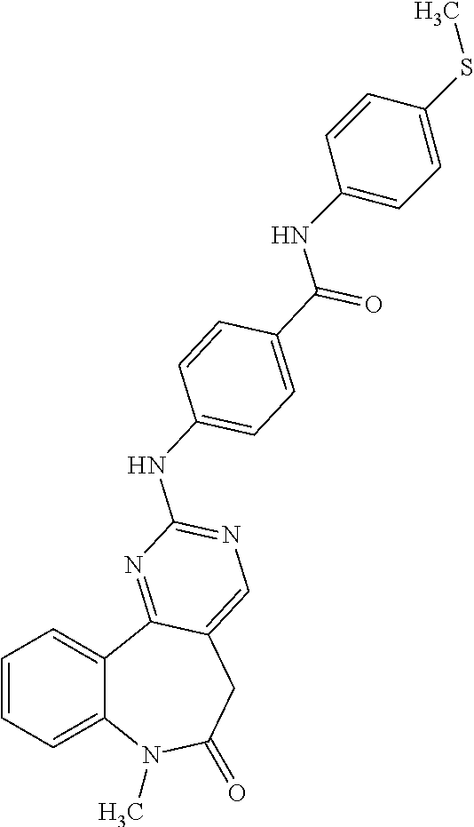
C1=CC=C2C(=C1)C1=NC(NC3=CC=C(C(=O)NC4=CC=C(SC)C=C4)C=C3)=NC=C1CC(=O)N2C
